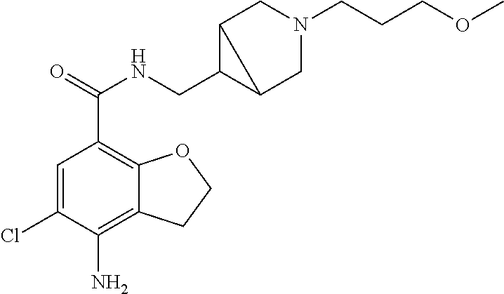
C1=C(Cl)C(N)=C2C(=C1C(=O)NCC1C3CN(CCCOC)CC13)OCC2
